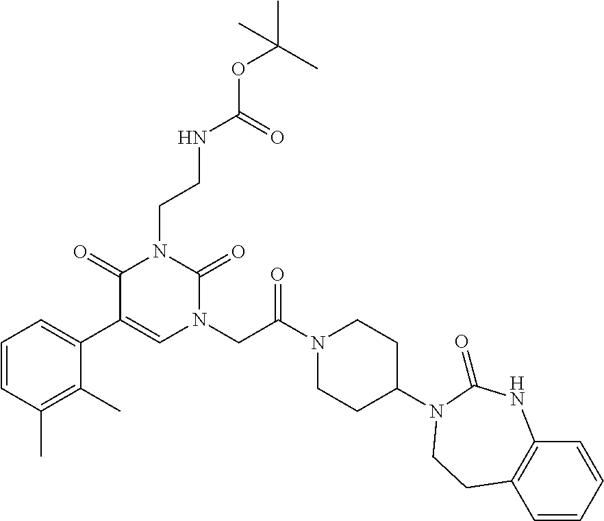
C1(C2=CN(CC(N3CCC(N4C(=O)NC5=C(C=CC=C5)CC4)CC3)=O)C(=O)N(CCNC(OC(C)(C)C)=O)C2=O)=CC=CC(C)=C1C
